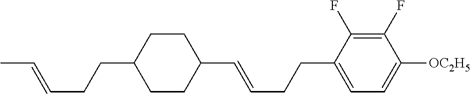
C1CC(CCC=CC)CCC1C=CCCC1=CC=C([OC2H5])C(F)=C1F
